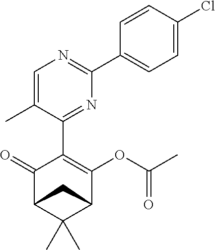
C1(C2=C(OC(C)=O)C3C(C)(C)C(C2=O)C3)=NC(C2=CC=C(Cl)C=C2)=NC=C1C
